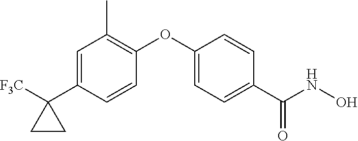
C1=C(C2([F3C])CC2)C=CC(OC2=CC=C(C(NO)=O)C=C2)=C1C
